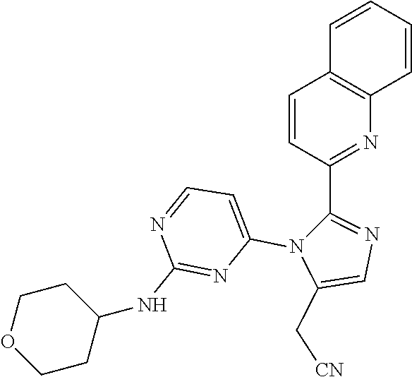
C1=CC(C2=NC=C(C[CN])N2C2=CC=NC(NC3CCOCC3)=N2)=NC2=C1C=CC=C2
